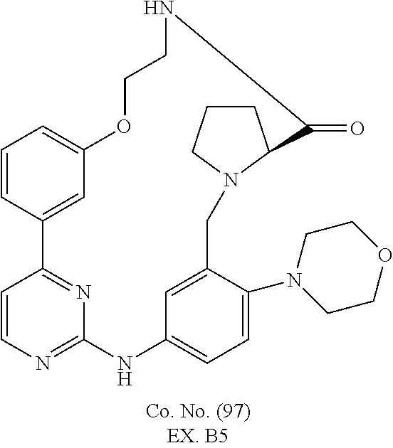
C1=CC2=NC(=N1)NC1=CC=C(N3CCOCC3)C(=C1)CN1C(CCC1)C(=O)NCCOC1=CC=CC2=C1
